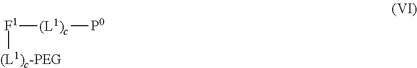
[F1]([(L1)c-PEG])[(L1)c][P0]
